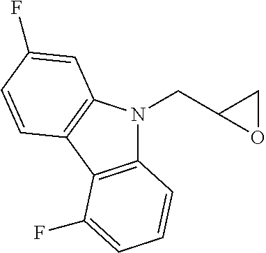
C12=C(C3=C(N1CC1OC1)C=C(F)C=C3)C(F)=CC=C2
